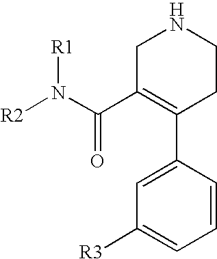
C1=CC(C2=C(C(N([R2])[R1])=O)CNCC2)=CC([R3])=C1
